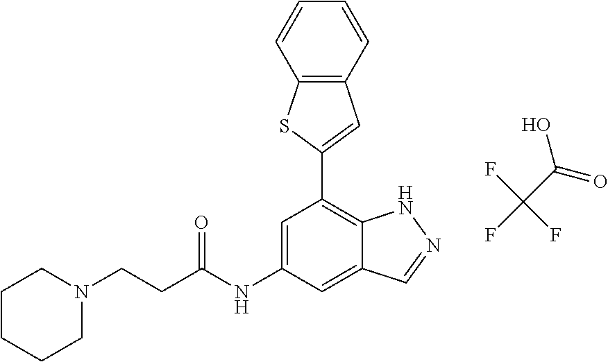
C12=C(C=CC=C1)C=C(C1=C3C(=CC(NC(=O)CCN4CCCCC4)=C1)C=NN3)S2.OC(C(F)(F)F)=O
